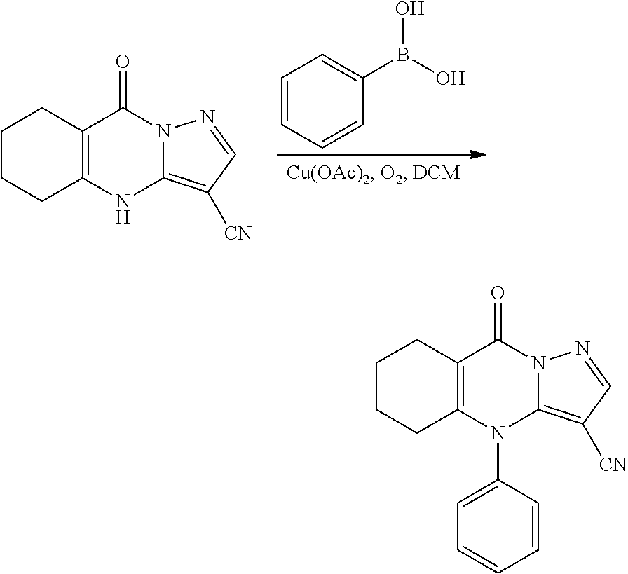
C1CCC2=C(C1)C(=O)N1C(=C([CN])C=N1)N2C1=CC=CC=C1.C1CCC2=C(C1)C(=O)N1C(=C([CN])C=N1)N2.C1=CC=CC(B(O)O)=C1
